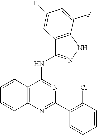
C12=C(N=C(C3=C(Cl)C=CC=C3)N=C1NC1=NNC3=C1C=C(F)C=C3F)C=CC=C2
